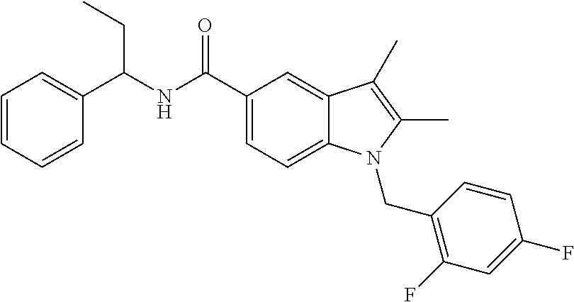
C1(C(NC(C2=CC=C3C(=C2)C(C)=C(C)N3CC2=C(F)C=C(F)C=C2)=O)CC)=CC=CC=C1
